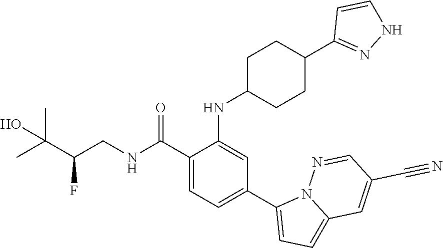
C1(C(NCC(C(C)(C)O)F)=O)=CC=C(C2=CC=C3N2N=CC(C#N)=C3)C=C1NC1CCC(C2=NNC=C2)CC1
